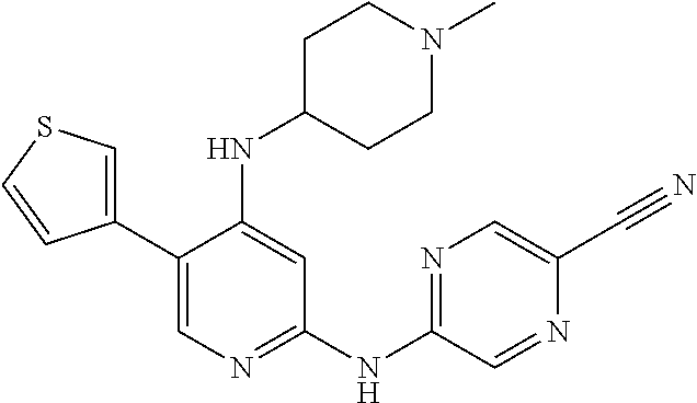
C1(C2=CSC=C2)=CN=C(NC2=NC=C(C#N)N=C2)C=C1NC1CCN(C)CC1
